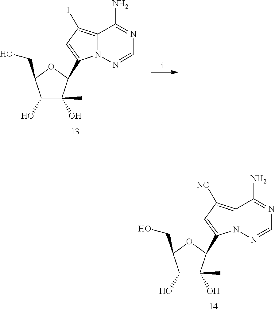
C1(O)C(C)(O)C(C2=CC([NC])=C3N2N=CN=C3N)OC1CO.C1(O)C(C)(O)C(C2=CC(I)=C3N2N=CN=C3N)OC1CO
